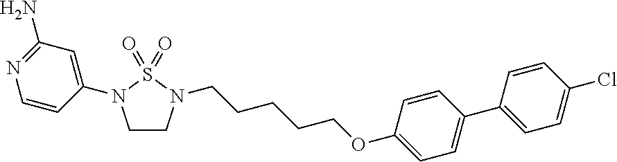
C1CN(CCCCCOC2=CC=C(C3=CC=C(Cl)C=C3)C=C2)S(=O)(=O)N1C1=CC(N)=NC=C1
